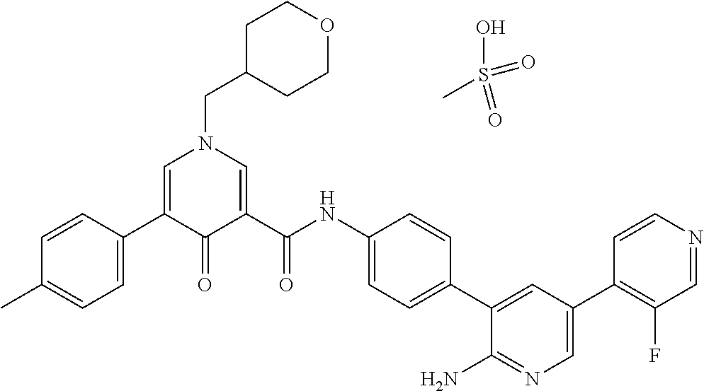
C1=CC(C2=CN(CC3CCOCC3)C=C(C(=O)NC3=CC=C(C4=CC(C5=C(F)C=NC=C5)=CN=C4N)C=C3)C2=O)=CC=C1C.OS(=O)(=O)C
